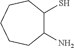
C1(N)C(S)CCCCC1
